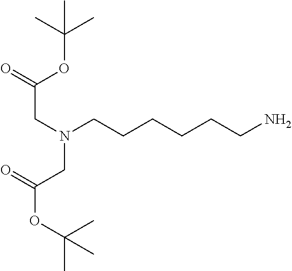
O(C(C)(C)C)C(CN(CCCCCCN)CC(OC(C)(C)C)=O)=O
